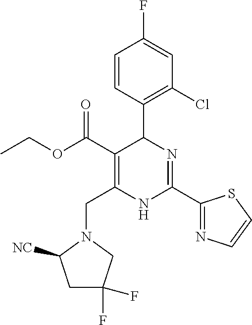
C1=CC(C2C(C(OCC)=O)=C(CN3C([NC])CC(F)(F)C3)NC(C3=NC=CS3)=N2)=C(Cl)C=C1F
